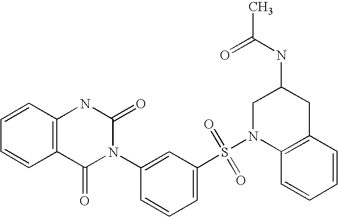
C1=CC2=C(C=C1)C(=O)N(C1=CC(S(=O)(=O)N3CC(NC(C)=O)CC4=C3C=CC=C4)=CC=C1)C(=O)N2
